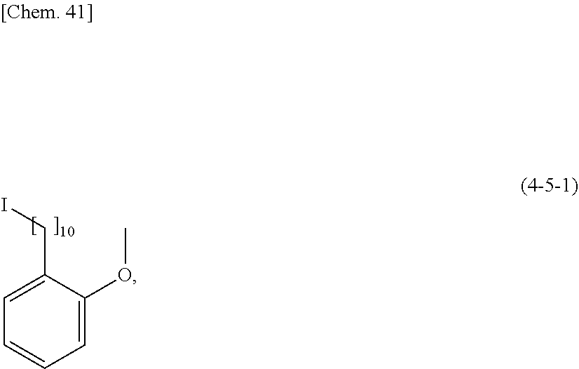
C1=C(CI)C(OC)=CC=C1
